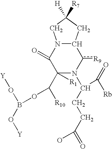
C1([R1])(C([R10])OB(O[Y])O[Y])C(=O)N2C(c([R9])N1C(CCC(=O)O)C(=O)[Rb])CC([R7])([H])C2
